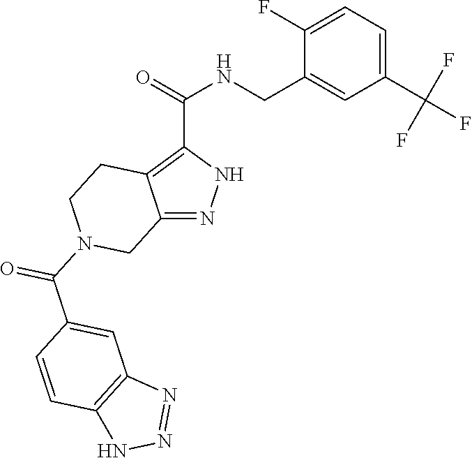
C12=NNC(C(=O)NCC3=CC(C(F)(F)F)=CC=C3F)=C1CCN(C(C1=CC3=C(C=C1)NN=N3)=O)C2
